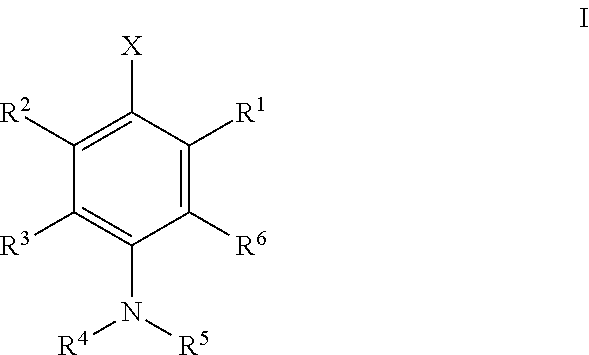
C1([R6])=C([R1])C([X])=C([R2])C([R3])=C1N([R5])[R4]
